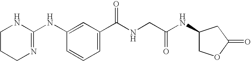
C1NC(NC2=CC(C(NCC(NC3COC(=O)C3)=O)=O)=CC=C2)=NCC1
